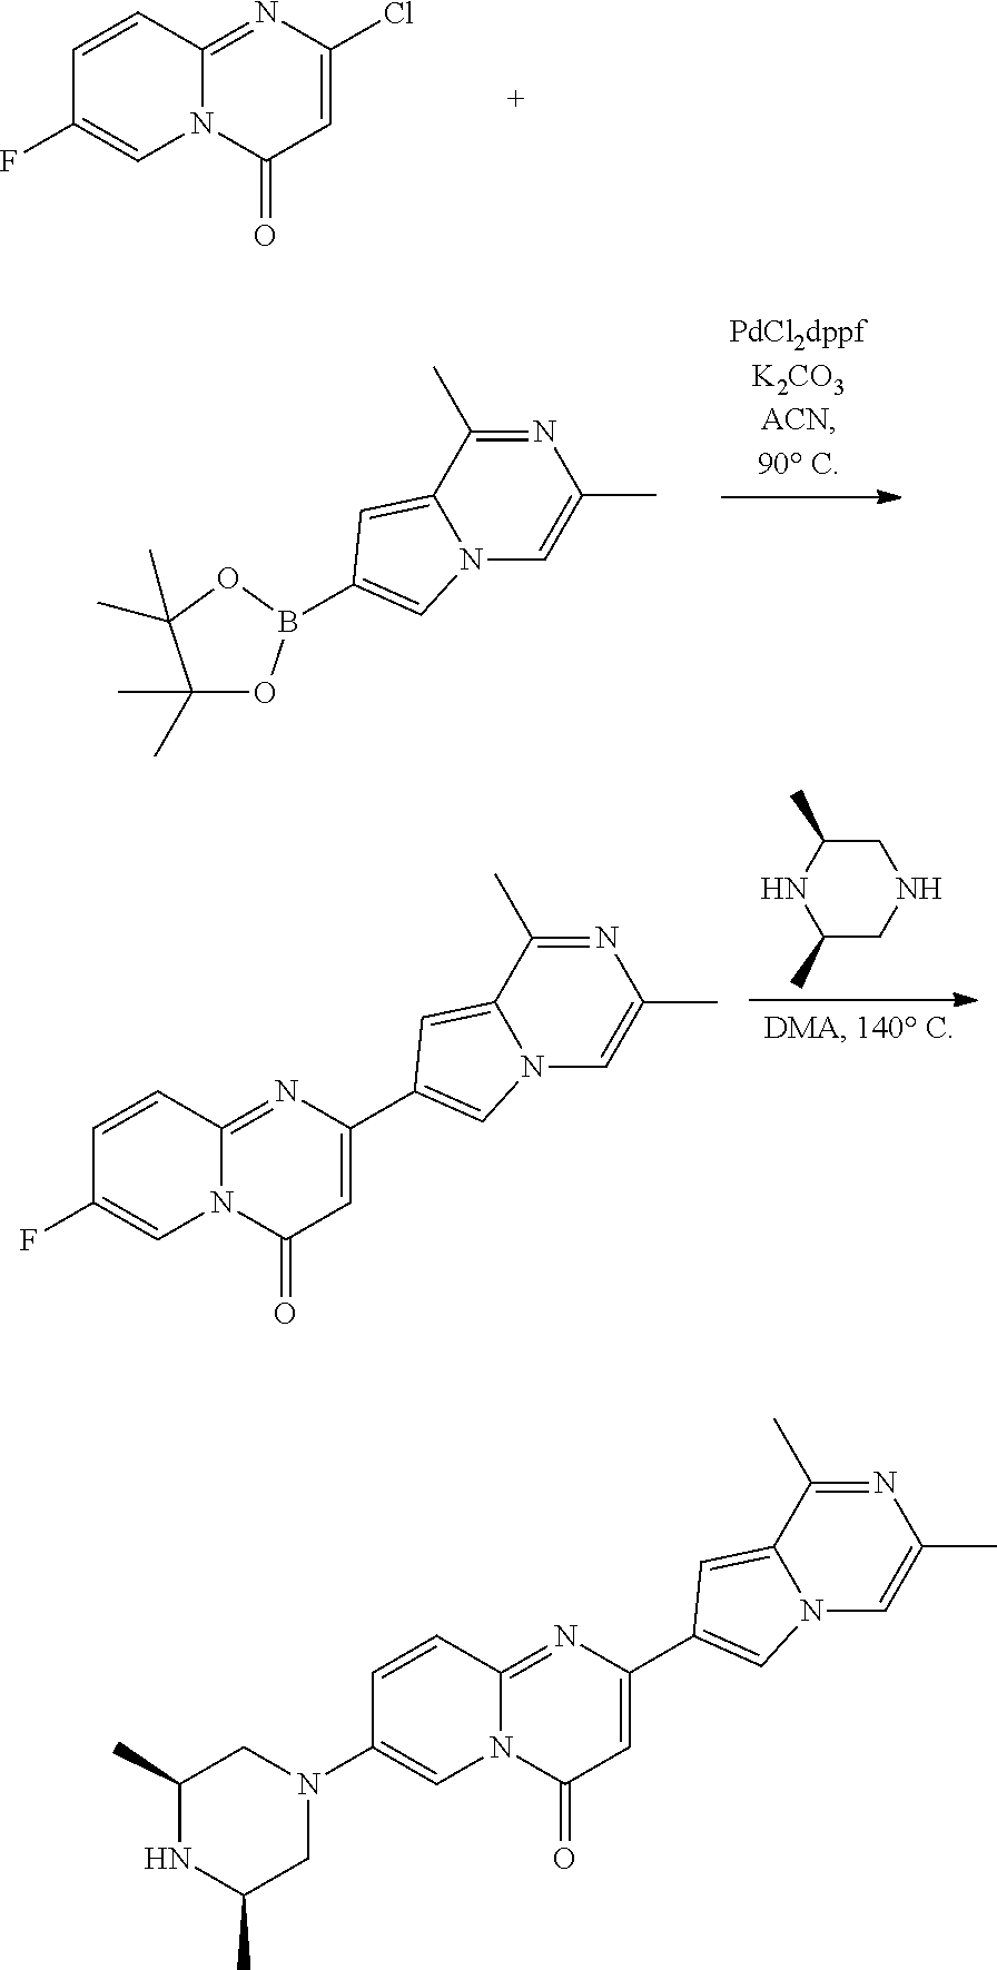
ClC1=CC(=O)N2C(=N1)C=CC(F)=C2.N1=C(C)C2=CC(B3OC(C)(C)C(C)(C)O3)=CN2C=C1C.N1=C(C)C2=CC(C3=CC(=O)N4C(=N3)C=CC(F)=C4)=CN2C=C1C.C1(C)CNCC(C)N1.N1=C(C)C2=CC(C3=CC(=O)N4C(=N3)C=CC(N3CC(C)NC(C)C3)=C4)=CN2C=C1C
